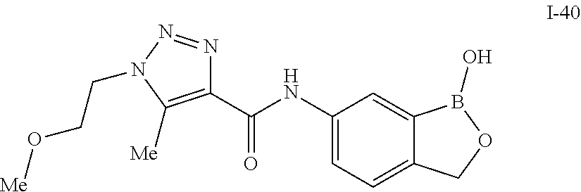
C1(C(NC2=CC=C3C(=C2)B(O)OC3)=O)=C([Me])N(CCO[Me])N=N1
